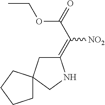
CCOC(C([NO2])=C1CC2(CN1)CCCC2)=O
